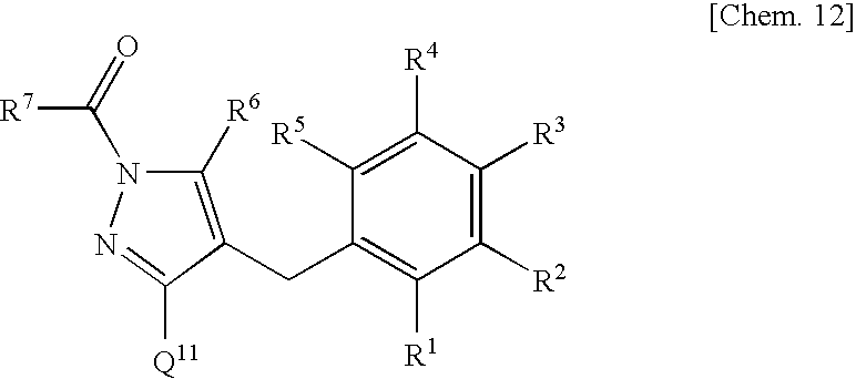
C1([R2])=C([R3])C([R4])=C([R5])C(CC2=C([R6])N(C(=O)[R7])N=C2[Q11])=C1[R1]
